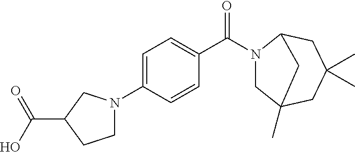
C1=C(N2CCC(C(=O)O)C2)C=CC(C(=O)N2CC3(C)CC(C)(C)CC2C3)=C1
